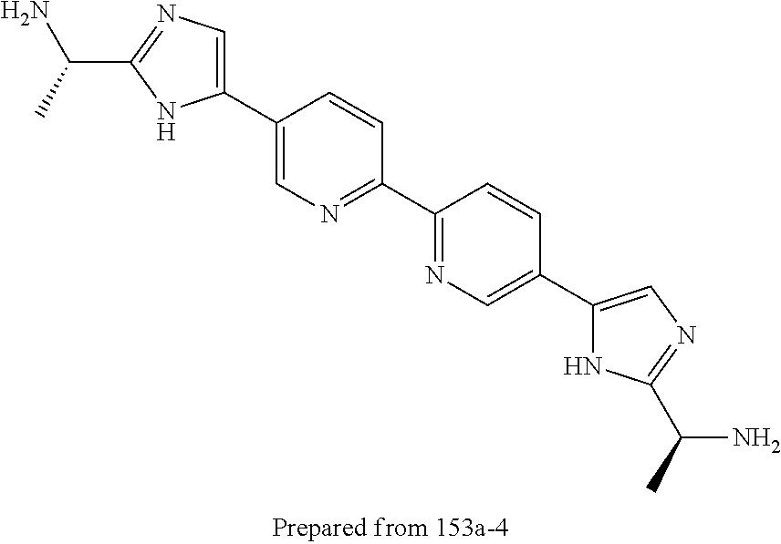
C1(C2=CN=C(C(C)N)N2)=CN=C(C2=NC=C(C3=CN=C(C(N)C)N3)C=C2)C=C1
